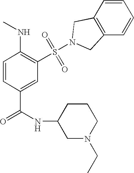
C1=CC(C(=O)NC2CN(CC)CCC2)=CC(S(=O)(=O)N2CC3=C(C=CC=C3)C2)=C1NC
